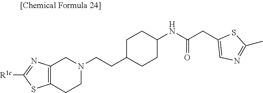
C1C(CCN2CC3=C(CC2)SC([R1c])=N3)CCC(NC(=O)CC2=CN=C(C)S2)C1
